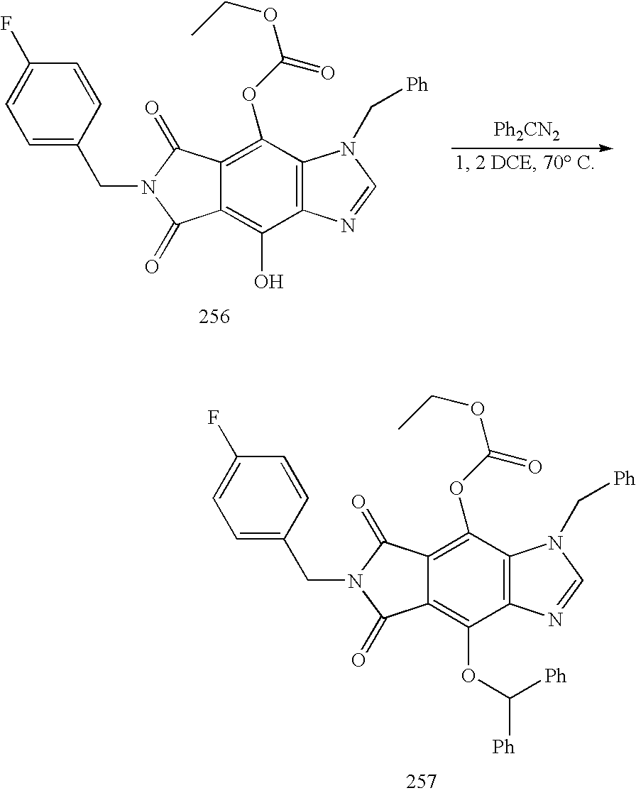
C12=C(N(C[Ph])C=N1)C(OC(OCC)=O)=C1C(=C2O)C(=O)N(CC2=CC=C(F)C=C2)C1=O.C12=C(N(C[Ph])C=N1)C(OC(OCC)=O)=C1C(=C2OC([Ph])[Ph])C(=O)N(CC2=CC=C(F)C=C2)C1=O
